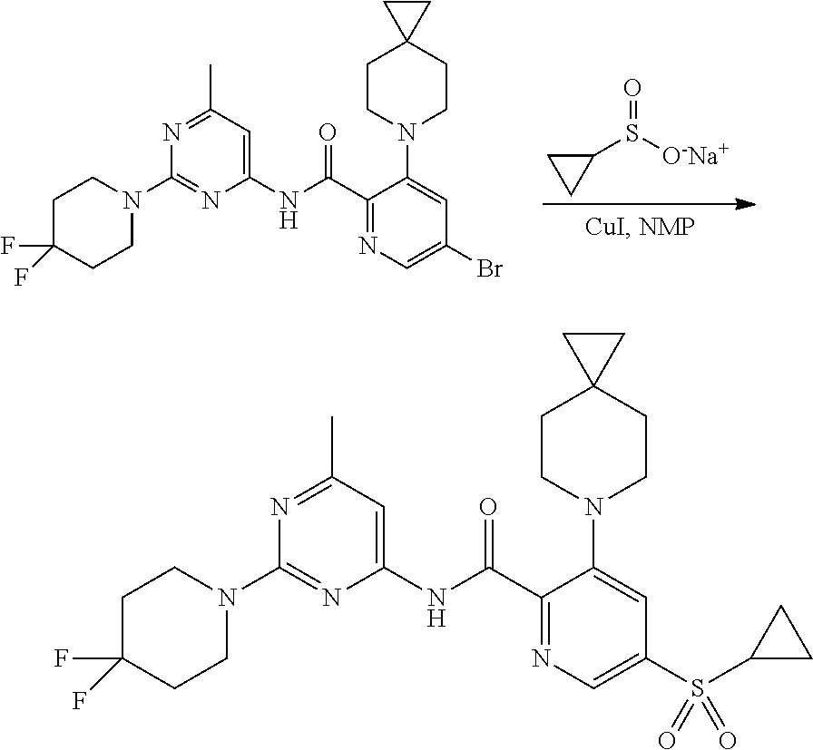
C1(NC(C2=NC=C(Br)C=C2N2CCC3(CC2)CC3)=O)=CC(C)=NC(N2CCC(F)(F)CC2)=N1.O=S([O-Na+])C1CC1.C1(NC(C2=NC=C(S(C3CC3)(=O)=O)C=C2N2CCC3(CC2)CC3)=O)=CC(C)=NC(N2CCC(F)(F)CC2)=N1
